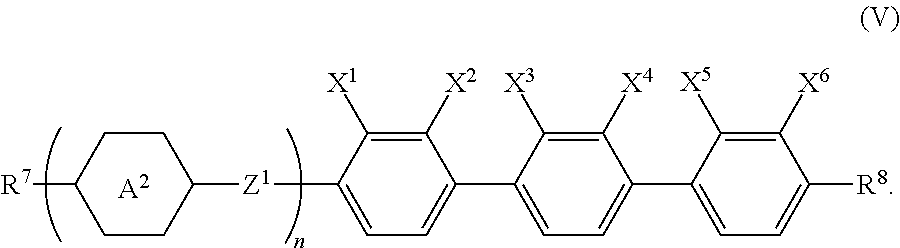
[R7]C1CCC([Z1]C2=CC=C(C3=CC=C(C4=CC=C([R8])C([X6])=C4[X5])C([X4])=C3[X3])C([X2])=C2[X1])CC1.[A2]
